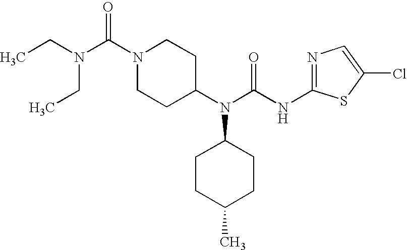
N1=C(NC(N(C2CCN(C(N(CC)CC)=O)CC2)C2CCC(C)CC2)=O)SC(Cl)=C1
